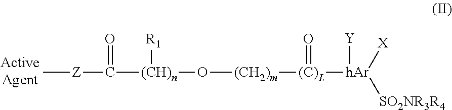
C[Z]C(=O)[(CH)n]([R1])O[(CH2)m][(C)L](=O)[hAr]([Y])([X])[SO2NR3R4]
